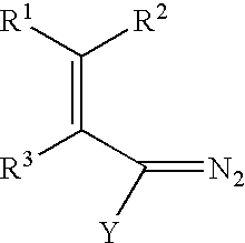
[R1]C([R2])=C(C(=[N2])[Y])[R3]
